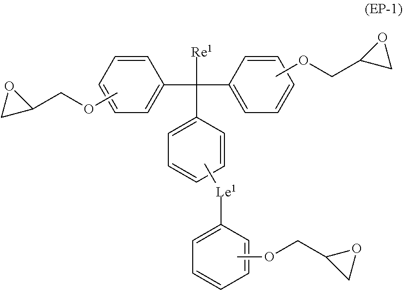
COCC1OC1.COCC1CO1.C1=C(C(C2=CC=CC=C2)([Re1])C2=CC=CC=C2)C=CC=C1.C[Le1]C1=CC=CC=C1.COCC1CO1
